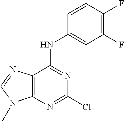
C12=C(N=C(Cl)N=C1NC1=CC(F)=C(F)C=C1)N(C)C=N2
